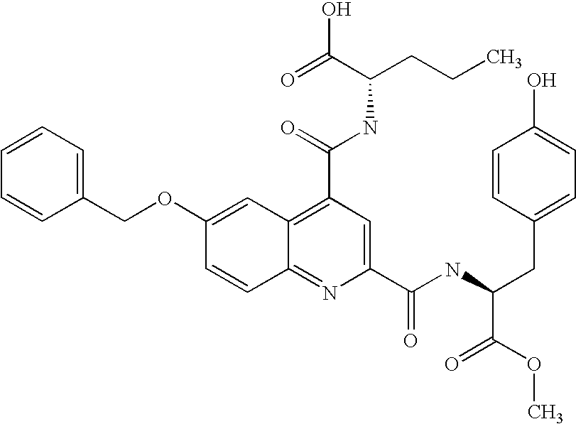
C1=CC=CC(COC2=CC3=C(C(NC(C(=O)O)CCC)=O)C=C(C(NC(CC4=CC=C(O)C=C4)C(=O)OC)=O)N=C3C=C2)=C1
